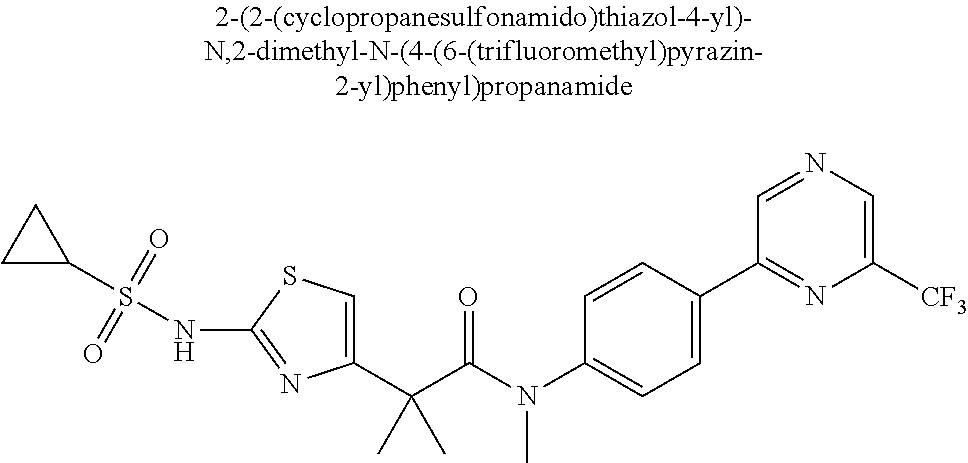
C1(C(C(N(C2=CC=C(C3=NC([CF3])=CN=C3)C=C2)C)=O)(C)C)=CSC(NS(C2CC2)(=O)=O)=N1
